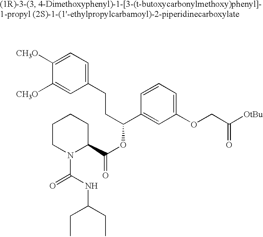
C1([CH3O])=CC=C(CCC(C2=CC(OCC([OtBu])=O)=CC=C2)OC(C2CCCCN2C(NC(CC)CC)=O)=O)C=C1[CH3O]
